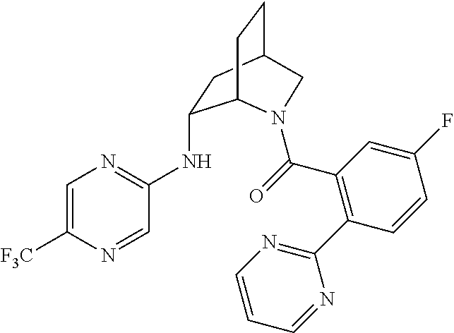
C1=C([F3C])N=CC(NC2CC3CCC2N(C(=O)C2=C(C4=NC=CC=N4)C=CC(F)=C2)C3)=N1
